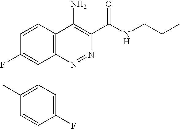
C1(F)=CC(C2=C(F)C=CC3=C2N=NC(C(NCCC)=O)=C3N)=C(C)C=C1
